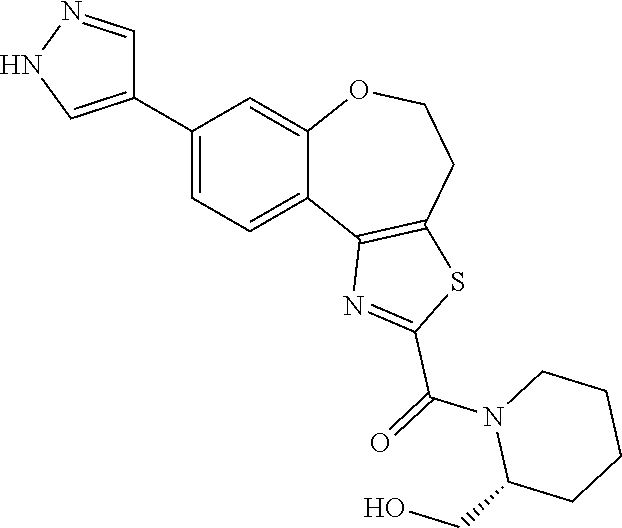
C1(C2=CNN=C2)=CC=C2C(=C1)OCCC1=C2N=C(C(=O)N2C(CO)CCCC2)S1
